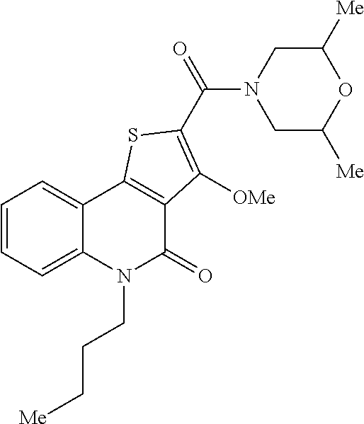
C1=CC=C2C(=C1)C1=C(C(=O)N2CCC[Me])C([OMe])=C(C(N2CC([Me])OC([Me])C2)=O)S1
